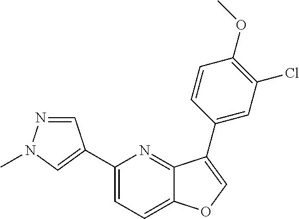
C1(C2=CN(C)N=C2)=CC=C2C(=N1)C(C1=CC(Cl)=C(OC)C=C1)=CO2
